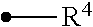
[R4]C
